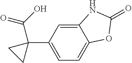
C12=CC(C3(C(O)=O)CC3)=CC=C1OC(=O)N2
